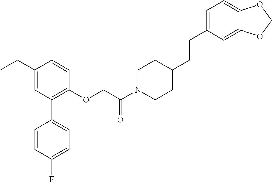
C1(CC)=CC(C2=CC=C(F)C=C2)=C(OCC(N2CCC(CCC3=CC=C4C(=C3)OCO4)CC2)=O)C=C1
